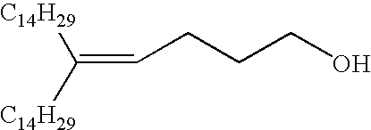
C(CCCO)=C([C14H29])[C14H29]
